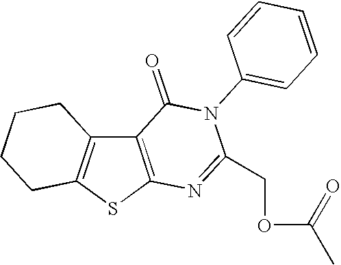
C12=C(SC3=C1CCCC3)N=C(COC(C)=O)N(C1=CC=CC=C1)C2=O
